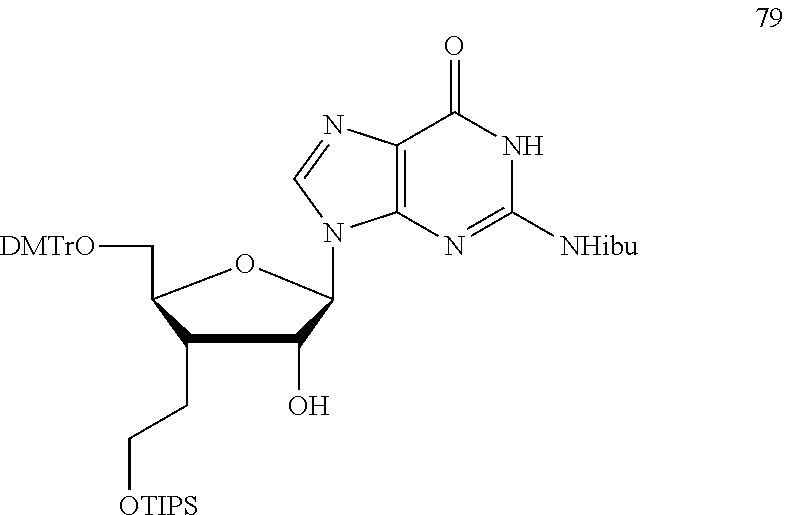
N1C([NHibu])=NC2=C(C1=O)N=CN2C1C(O)C(CC[OTIPS])C(C[DMTrO])O1
